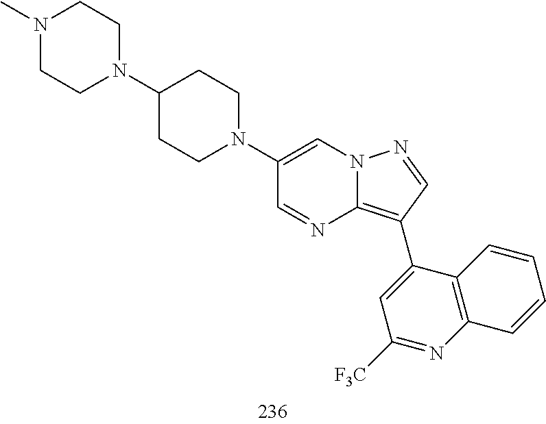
C1(C2=C3N=CC(N4CCC(N5CCN(C)CC5)CC4)=CN3N=C2)=CC([F3C])=NC2=C1C=CC=C2
